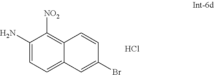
NC1=CC=C2C(=C1[NO2])C=CC(Br)=C2.Cl
